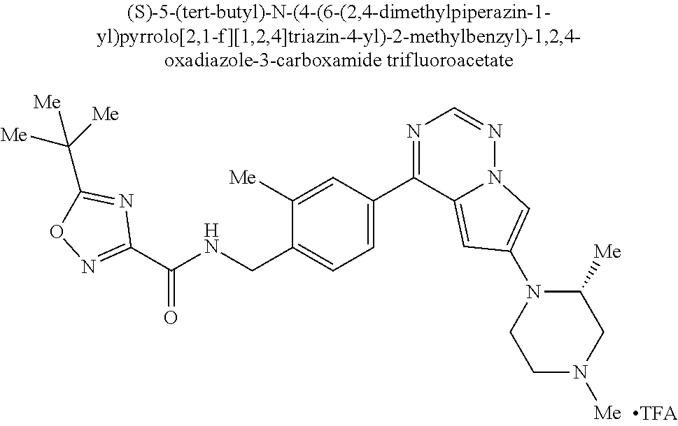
C1(C(NCC2=CC=C(C3=NC=NN4C3=CC(N3CCN([Me])CC3[Me])=C4)C=C2[Me])=O)=NOC(C([Me])([Me])[Me])=N1
